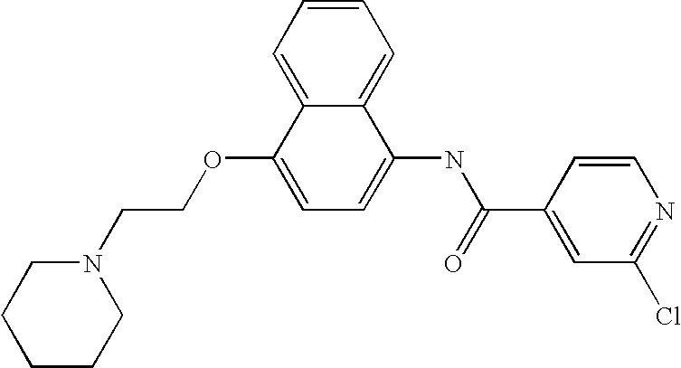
C1=CC=C2C(=C1)C(NC(C1=CC(Cl)=NC=C1)=O)=CC=C2OCCN1CCCCC1
